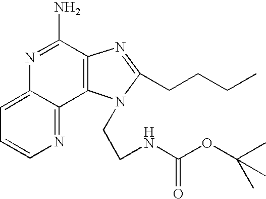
C12=CC=CN=C1C1=C(C(N)=N2)N=C(CCCC)N1CCNC(OC(C)(C)C)=O
